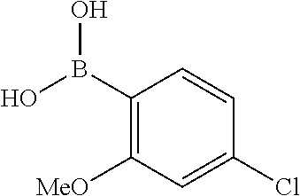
C1(B(O)O)=C([MeO])C=C(Cl)C=C1
